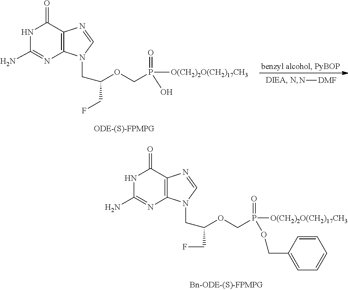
C12=C(C(=O)NC(N)=N1)N=CN2CC(OCP(=O)([O(CH2)2O(CH2)17CH3])O)CF.N[DMF].C12=C(C(=O)NC(N)=N1)N=CN2CC(OCP(=O)([O(CH2)2O(CH2)17CH3])OCC1=CC=CC=C1)CF
